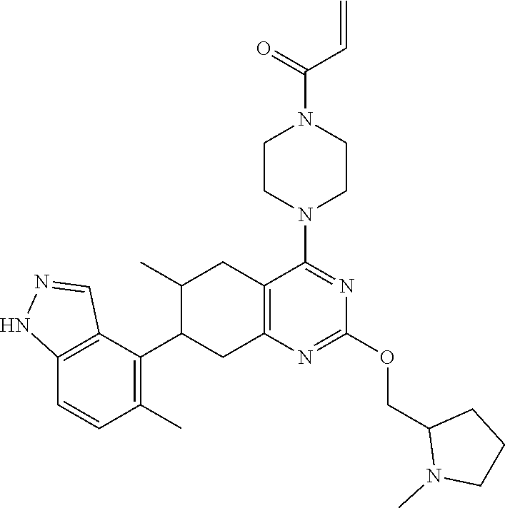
C12=C(C(C3CC4=C(CC3C)C(N3CCN(C(=O)C=C)CC3)=NC(OCC3N(C)CCC3)=N4)=C(C)C=C1)C=NN2
